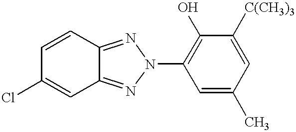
C1=CC2=NN(C3=C(O)C([C(CH3)3])=CC(C)=C3)N=C2C=C1Cl
